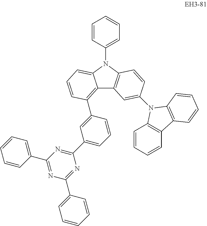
C12=C(N(C3=CC=CC=C3)C3=CC=CC(C4=CC(C5=NC(C6=CC=CC=C6)=NC(C6=CC=CC=C6)=N5)=CC=C4)=C13)C=CC(N1C3=C(C=CC=C3)C3=C1C=CC=C3)=C2
